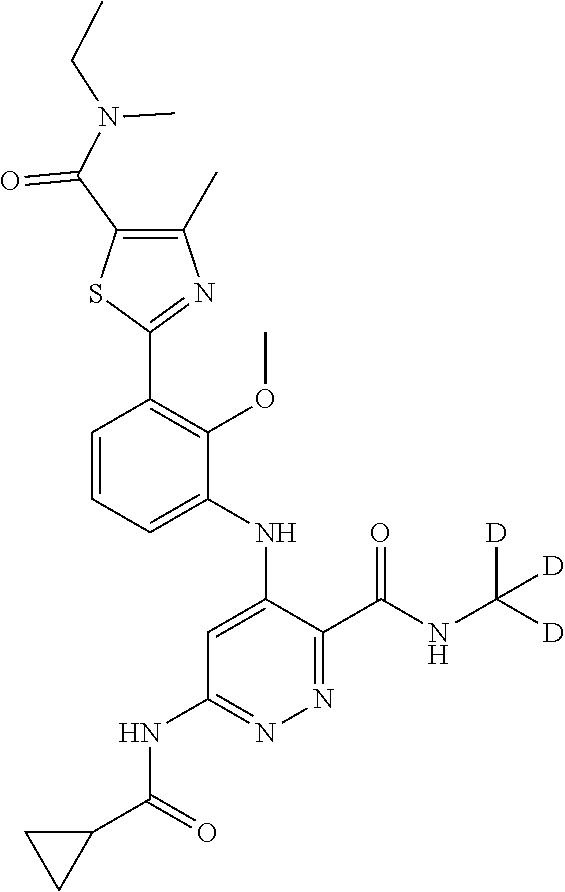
C1=CC=C(NC2=CC(NC(C3CC3)=O)=NN=C2C(NC([D])([D])[D])=O)C(OC)=C1C1=NC(C)=C(C(N(C)CC)=O)S1
